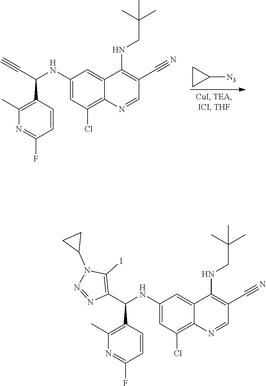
C1CC1[N3].C1(C(C#C)NC2=CC(Cl)=C3C(=C2)C(NCC(C)(C)C)=C(C#N)C=N3)=C(C)N=C(F)C=C1.C1(C(C2=C(I)N(C3CC3)N=N2)NC2=CC(Cl)=C3C(=C2)C(NCC(C)(C)C)=C(C#N)C=N3)=C(C)N=C(F)C=C1
